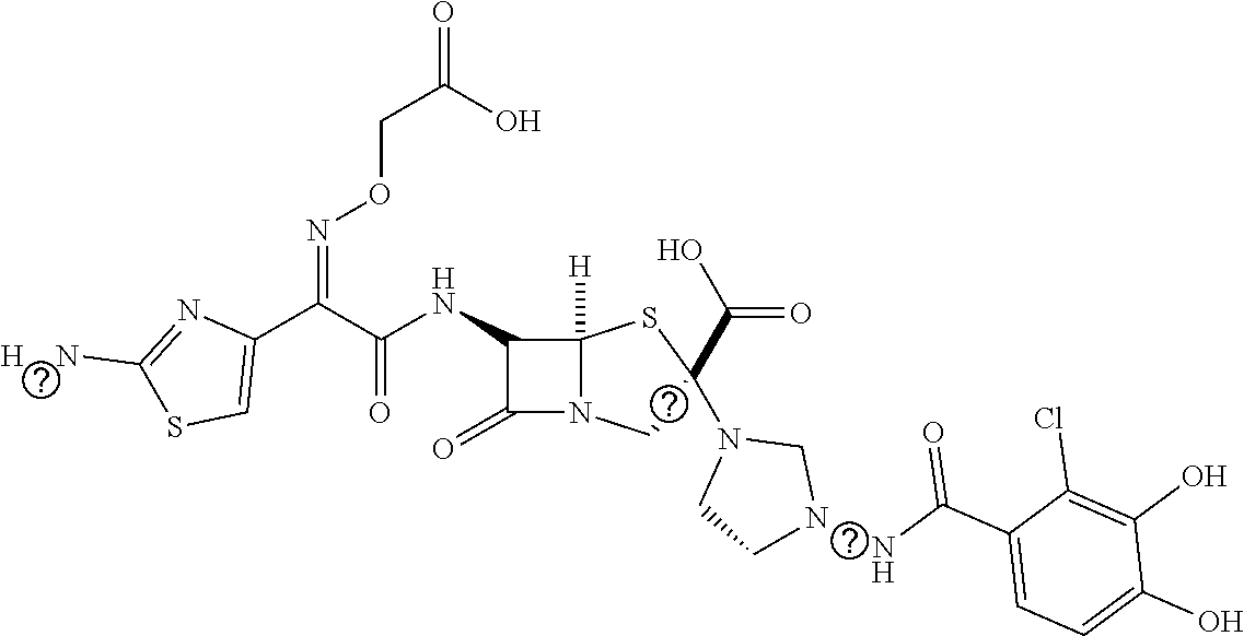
C(=O)(NC1C(=O)N2C1([H])SC(C(O)=O)(N1CCN(NC(C3=CC=C(O)C(O)=C3Cl)=O)C1)C2)C(C1=CSC([H    N])=N1)=NOCC(O)=O
